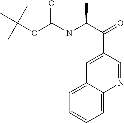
O=C(C(NC(OC(C)(C)C)=O)C)C1=CC2=CC=CC=C2N=C1
